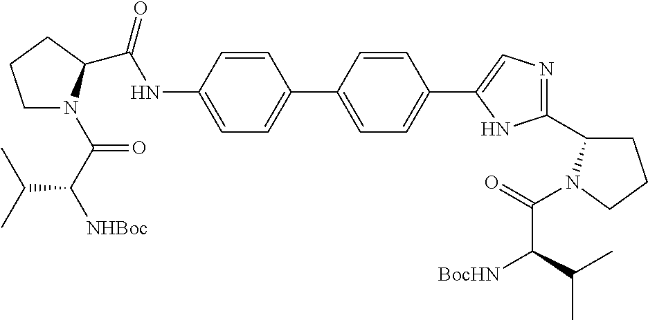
C(NC1=CC=C(C2=CC=C(C3=CN=C(C4CCCN4C(C([BocHN])C(C)C)=O)N3)C=C2)C=C1)(=O)C1N(C(C([NHBoc])C(C)C)=O)CCC1
